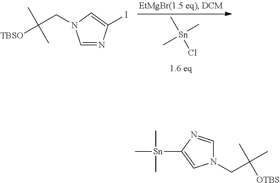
[Sn](C)(Cl)(C)C.C1=NC(I)=CN1CC([TBSO])(C)C.N1(CC(C)(C)[OTBS])C=NC([Sn](C)(C)C)=C1
